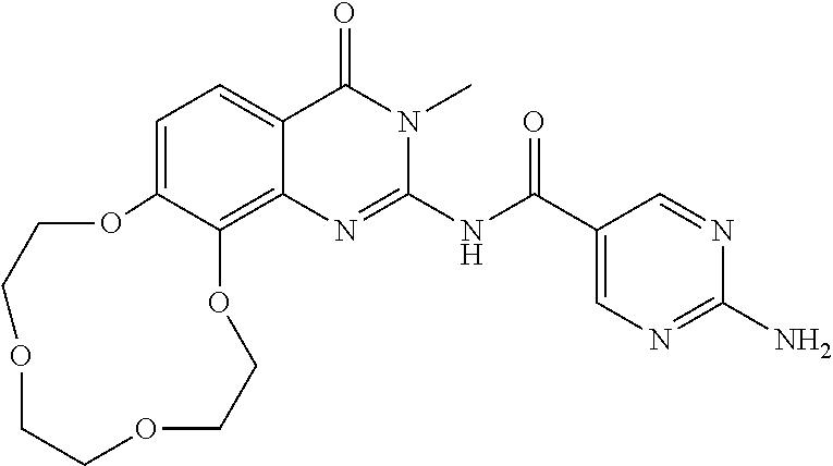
C1=C2C(=C3C(=C1)C(=O)N(C)C(NC(C1=CN=C(N)N=C1)=O)=N3)OCCOCCOCCO2
